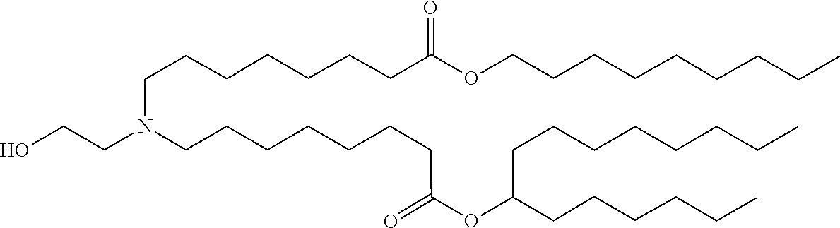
C(CCCC)CCCCOC(CCCCCCCN(CCCCCCCC(OC(CCCCCC)CCCCCCCC)=O)CCO)=O
